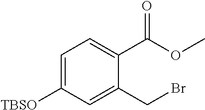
[TBSO]C1=CC=C(C(OC)=O)C(CBr)=C1
